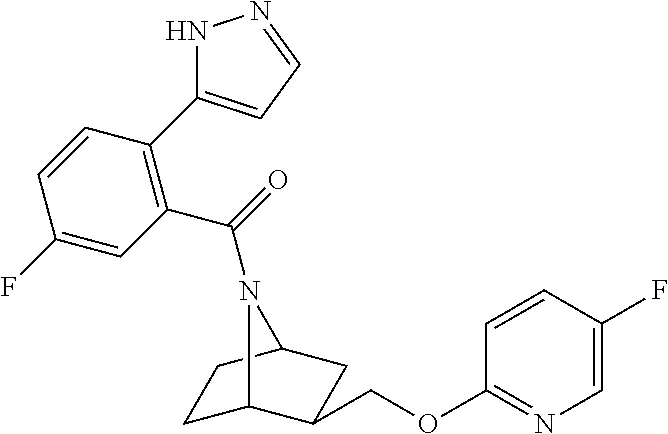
C1C2C(COC3=NC=C(F)C=C3)CC(C1)N2C(=O)C1=C(C2=CC=NN2)C=CC(F)=C1
